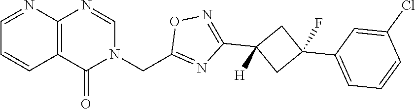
C12=C(N=CN(CC3=NC(C4([H])CC(C5=CC=CC(Cl)=C5)(F)C4)=NO3)C1=O)N=CC=C2
